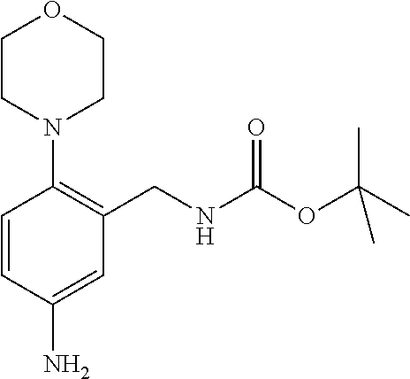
C1CN(C2=C(CNC(OC(C)(C)C)=O)C=C(N)C=C2)CCO1
